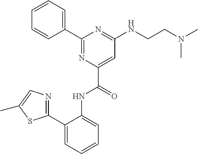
C1=CC=CC(C2=NC(C(=O)NC3=CC=CC=C3C3=NC=C(C)S3)=CC(NCCN(C)C)=N2)=C1
